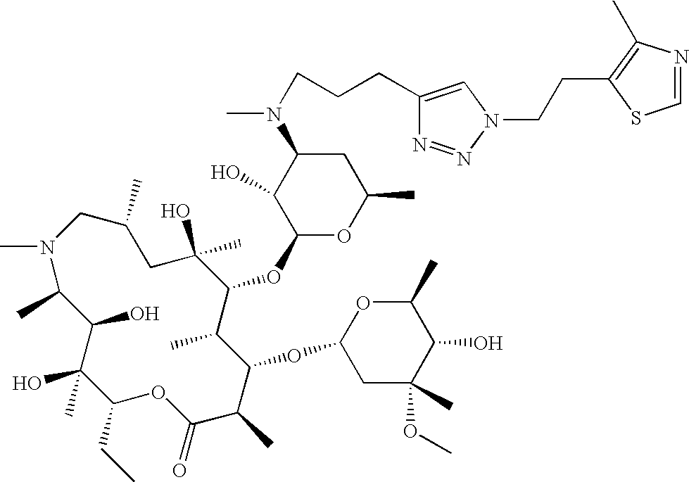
CN1C(C)C(O)C(O)(C)C(CC)OC(=O)C(C)C(OC2CC(C)(OC)C(O)C(C)O2)C(C)C(OC2OC(C)CC(N(C)CCCC3=CN(CCC4=C(C)N=CS4)N=N3)C2O)C(C)(O)CC(C)C1
